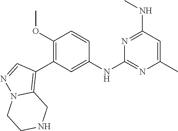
C1(NC2=NC(C)=CC(NC)=N2)=CC(C2=C3N(N=C2)CCNC3)=C(OC)C=C1
